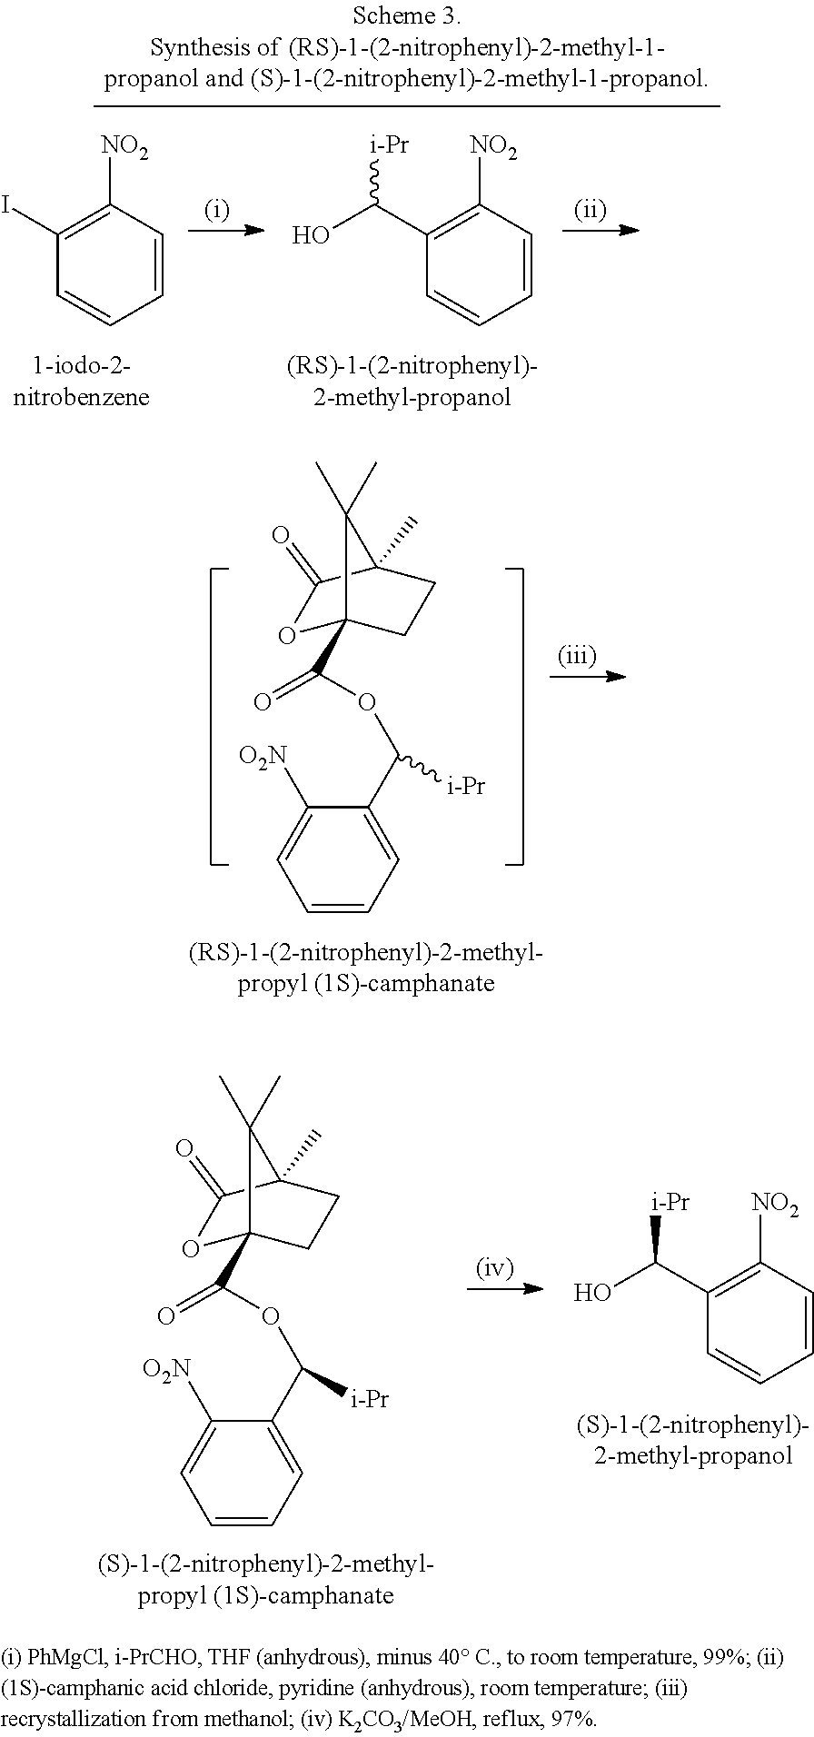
C1=CC=C(C(OC(=O)C23OC(=O)C(C)(CC2)C3(C)C)[i-Pr])C([O2N])=C1.C1=CC([NO2])=C(C([i-Pr])O)C=C1.C1=CC=C(C(OC(C23OC(=O)C(C)(CC2)C3(C)C)=O)[i-Pr])C([O2N])=C1.C1(I)=C([NO2])C=CC=C1.C1(C(O)[i-Pr])=C([NO2])C=CC=C1
